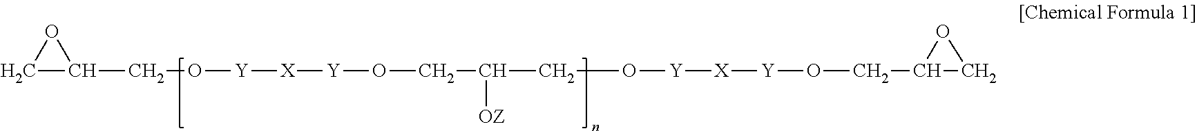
C1C(CO[Y][X][Y]OCC(CO[Y][X][Y]OCC2CO2)[OZ])O1
